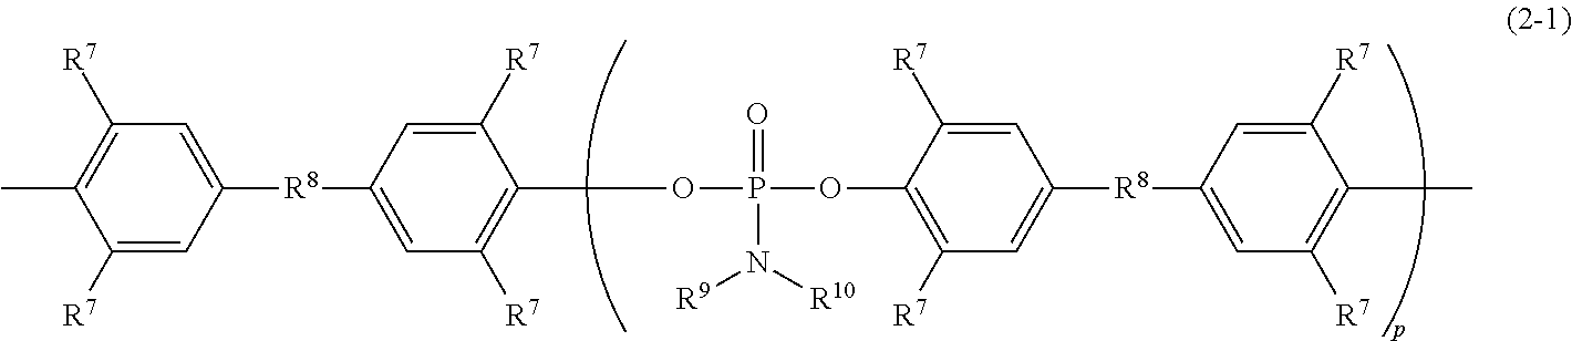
C1([R7])=CC([R8]C2=CC([R7])=C(OP(=O)(N([R10])[R9])OC3=C([R7])C=C([R8]C4=CC([R7])=C(C)C([R7])=C4)C=C3[R7])C([R7])=C2)=CC([R7])=C1C
